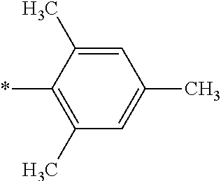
C1=C(C)C(*)=C(C)C=C1C
